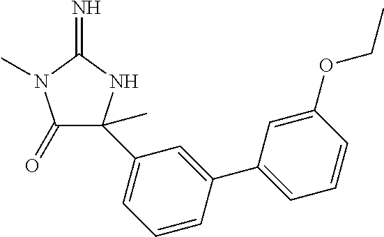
C1(=O)C(C)(C2=CC=CC(C3=CC=CC(OCC)=C3)=C2)NC(=N)N1C
